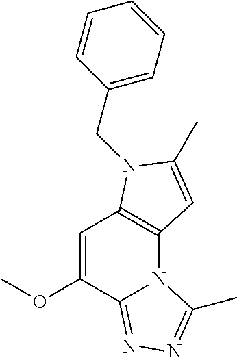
C1=C(OC)C2=NN=C(C)N2C2=C1N(CC1=CC=CC=C1)C(C)=C2
